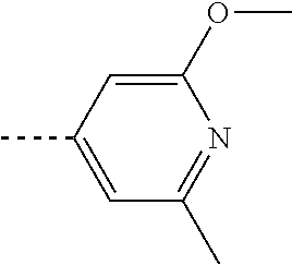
CC1=CC(C)=NC(OC)=C1
